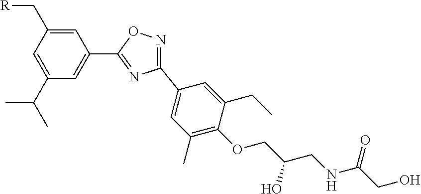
C1(C2=NC(C3=CC(C)=C(OCC(CNC(CO)=O)O)C(CC)=C3)=NO2)=CC(C(C)C)=CC(C[R])=C1
